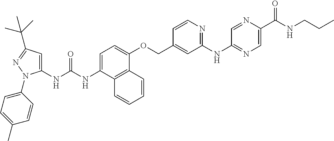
N(C(NC1=CC(C(C)(C)C)=NN1C1=CC=C(C)C=C1)=O)C1=CC=C(OCC2=CC(NC3=NC=C(C(NCCC)=O)N=C3)=NC=C2)C2=C1C=CC=C2
